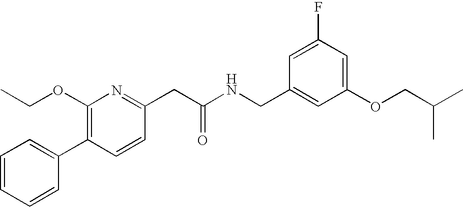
C1=CC=C(C2=C(OCC)N=C(CC(NCC3=CC(OCC(C)C)=CC(F)=C3)=O)C=C2)C=C1
